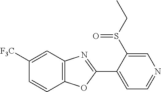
C1=C([F3C])C=CC2=C1N=C(C1=CC=NC=C1S(CC)=O)O2
